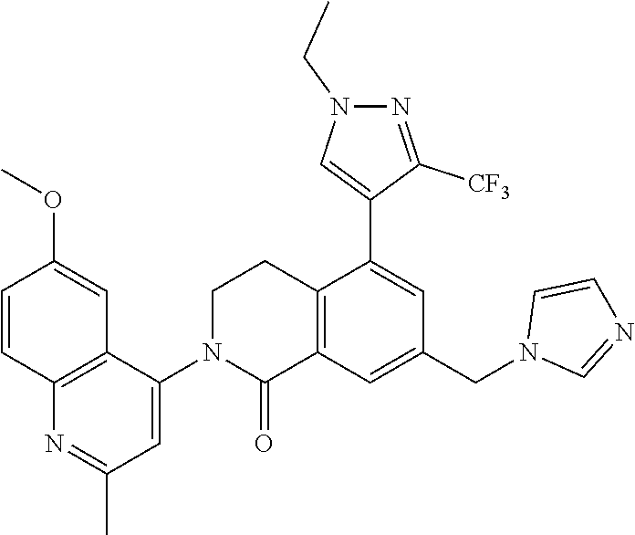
C12=C(C(N3C(=O)C4=C(CC3)C(C3=CN(CC)N=C3[CF3])=CC(CN3C=NC=C3)=C4)=CC(C)=N1)C=C(OC)C=C2
